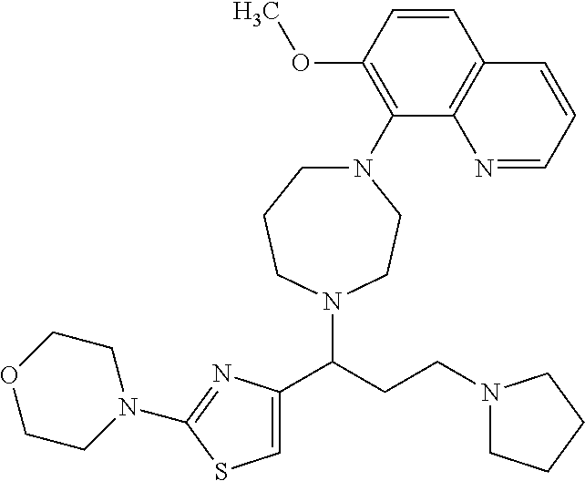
COC1=C(N2CCCN(C(CCN3CCCC3)C3=CSC(N4CCOCC4)=N3)CC2)C2=C(C=C1)C=CC=N2
